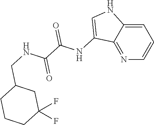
N1=C2C(=CC=C1)NC=C2NC(C(NCC1CCCC(F)(F)C1)=O)=O
